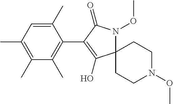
C1(C)=CC(C)=C(C)C(C)=C1C1=C(O)C2(N(OC)C1=O)CCN(OC)CC2
